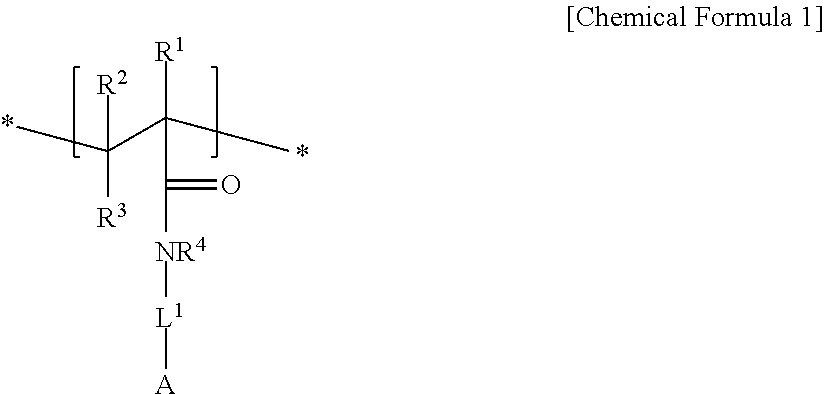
*C(C(*)([R1])C(=O)[NR4][L1][A])([R3])[R2]
